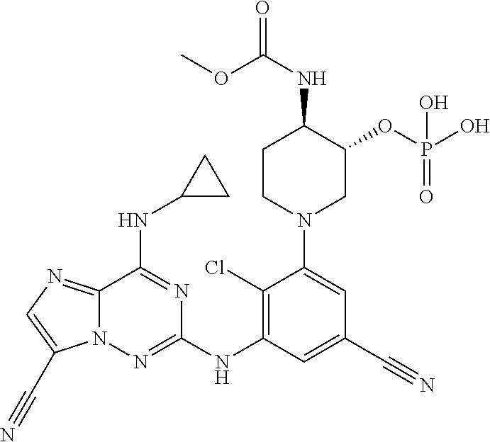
C12=NC=C(C#N)N1N=C(NC1=C(Cl)C(N3CC(OP(O)(=O)O)C(NC(=O)OC)CC3)=CC(C#N)=C1)N=C2NC1CC1
